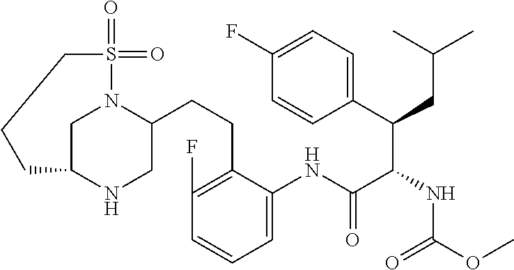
C(CC1=C(F)C=CC=C1NC(C(C(C1=CC=C(F)C=C1)CC(C)C)NC(OC)=O)=O)C1CNC2CN1S(=O)(=O)CCC2
